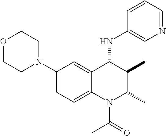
C1(N2CCOCC2)=CC=C2C(=C1)C(NC1=CN=CC=C1)C(C)C(C)N2C(=O)C
